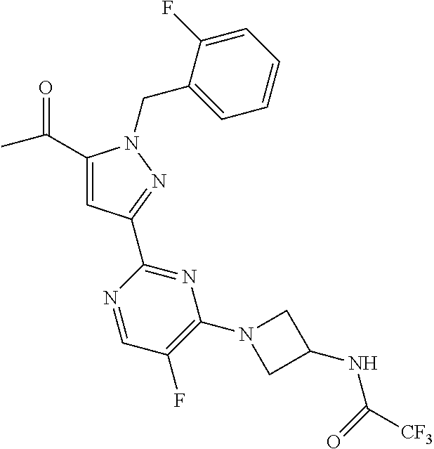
C1(C(C)=O)=CC(C2=NC(N3CC(NC(=O)[CF3])C3)=C(F)C=N2)=NN1CC1=CC=CC=C1F
